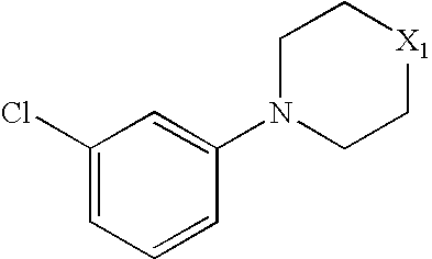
C1(Cl)=CC=CC(N2CC[X1]CC2)=C1
